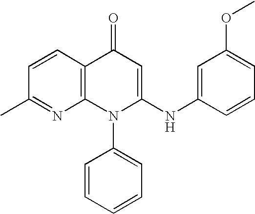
C1(C)=NC2=C(C=C1)C(=O)C=C(NC1=CC(OC)=CC=C1)N2C1=CC=CC=C1
